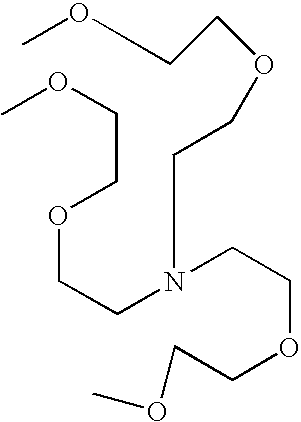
O(CCOCCN(CCOCCOC)CCOCCOC)C
